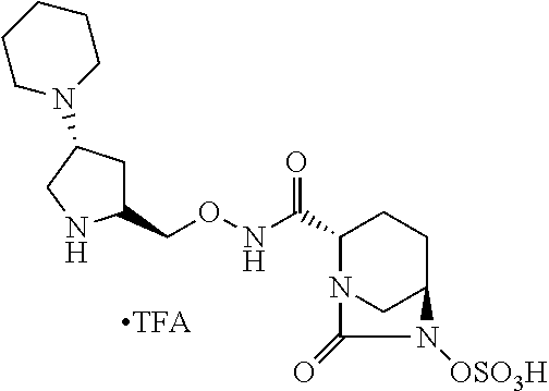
C1(CONC(C2N3CC(CC2)N([OSO3H])C3=O)=O)CC(N2CCCCC2)CN1
